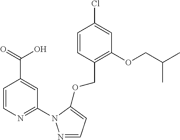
C1=CN=C(N2N=CC=C2OCC2=C(OCC(C)C)C=C(Cl)C=C2)C=C1C(=O)O
